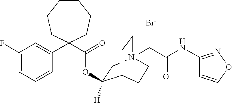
[Br-].C(=O)(OC1([H])C[N+]2(CC(NC3=NOC=C3)=O)CCC1CC2)C1(C2=CC(F)=CC=C2)CCCCCC1
